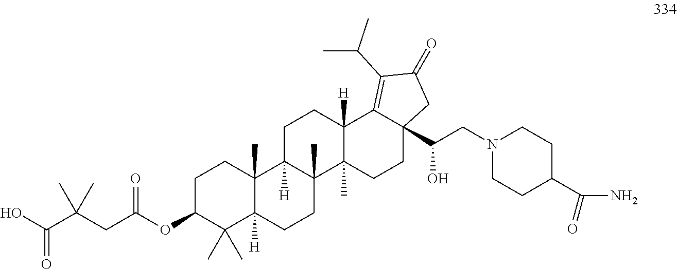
C1C(OC(CC(C(O)=O)(C)C)=O)C(C)(C)C2([H])C(C)(C1)C1([H])C(C)(CC2)C2(C)C([H])(CC1)C1=C(C(C)C)C(=O)CC1(C(CN1CCC(C(N)=O)CC1)O)CC2
